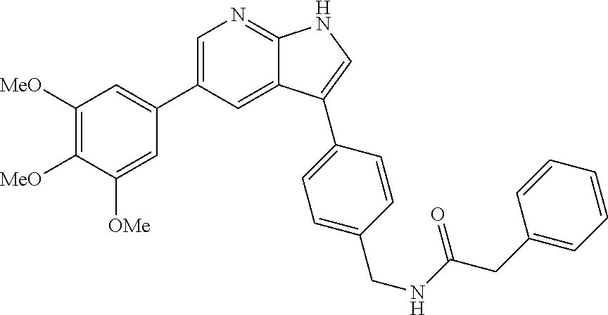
C1=C(C2=CC([MeO])=C([MeO])C([OMe])=C2)C=C2C(=N1)NC=C2C1=CC=C(CNC(CC2=CC=CC=C2)=O)C=C1
